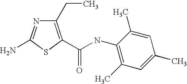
NC1=NC(CC)=C(C(=O)NC2=C(C)C=C(C)C=C2C)S1
